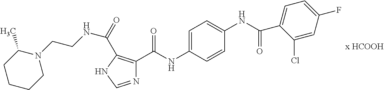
N1=CNC(C(=O)NCCN2C(C)CCCC2)=C1C(NC1=CC=C(NC(C2=CC=C(F)C=C2Cl)=O)C=C1)=O
